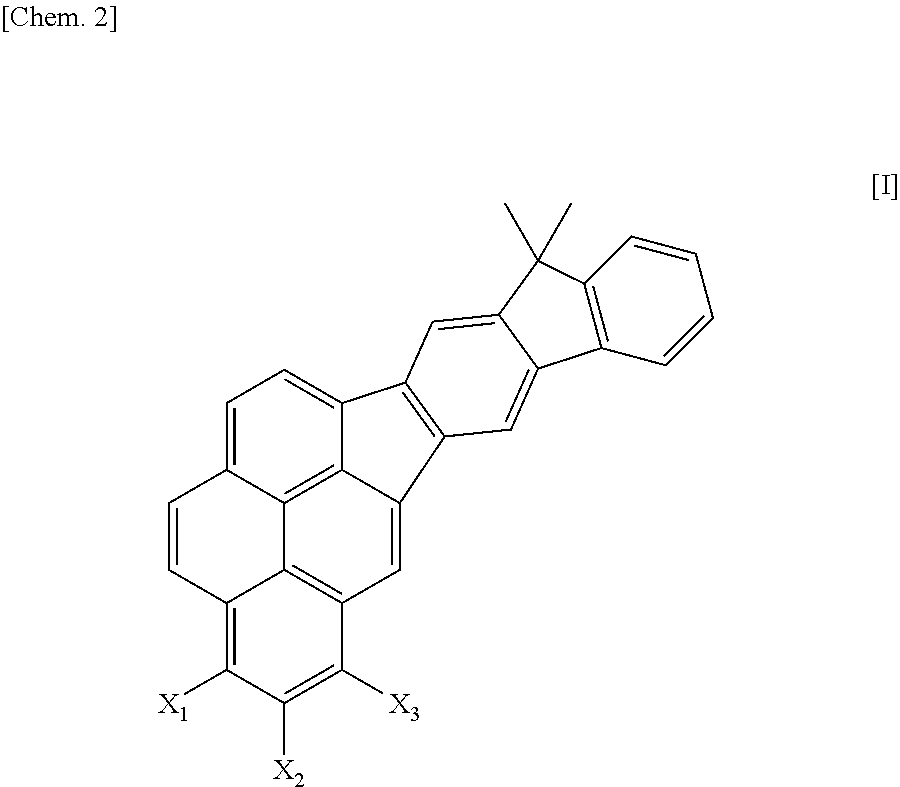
C1=C2C3=C4C(=C1)C1=C(C4=CC4=C3C(=C([X1])C([X2])=C4[X3])C=C2)C=C2C(=C1)C(C)(C)C1=C2C=CC=C1
